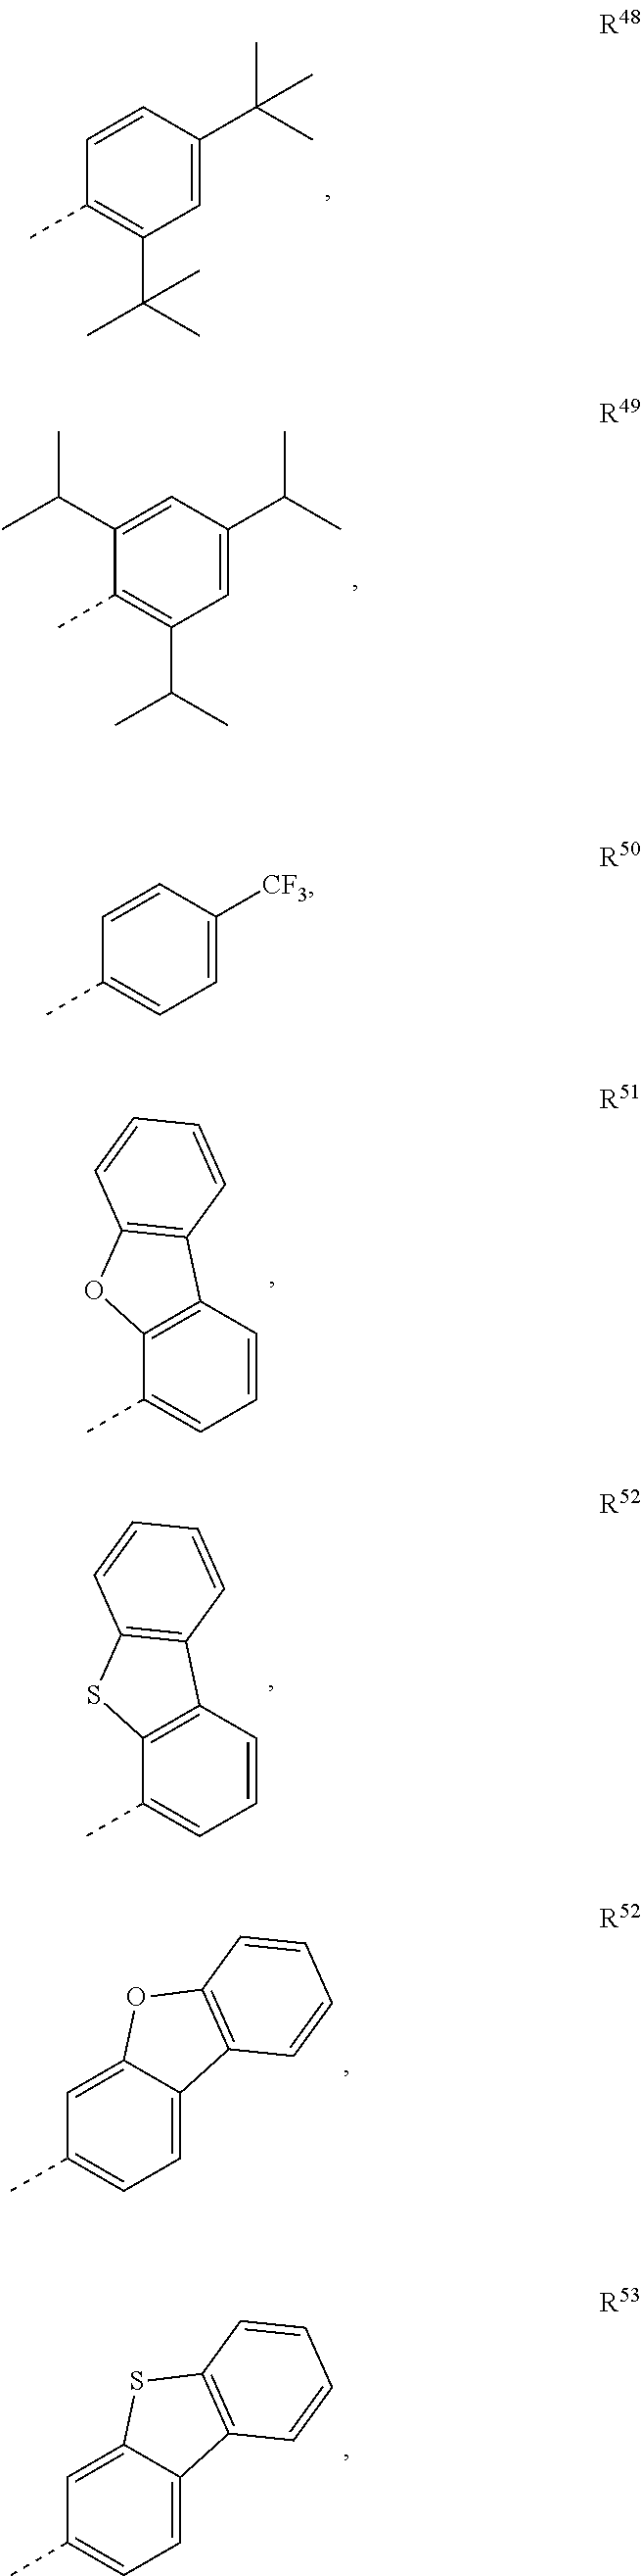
CC1=C(C(C)(C)C)C=C(C(C)(C)C)C=C1.CC1=C(C(C)C)C=C(C(C)C)C=C1C(C)C.CC1=CC=CC2=C1OC1=C2C=CC=C1.CC1=CC=CC2=C1SC1=C2C=CC=C1.CC1=CC=C2C(=C1)OC1=C2C=CC=C1.CC1=CC=C2C(=C1)SC1=C2C=CC=C1.CC1=CC=C([CF3])C=C1
